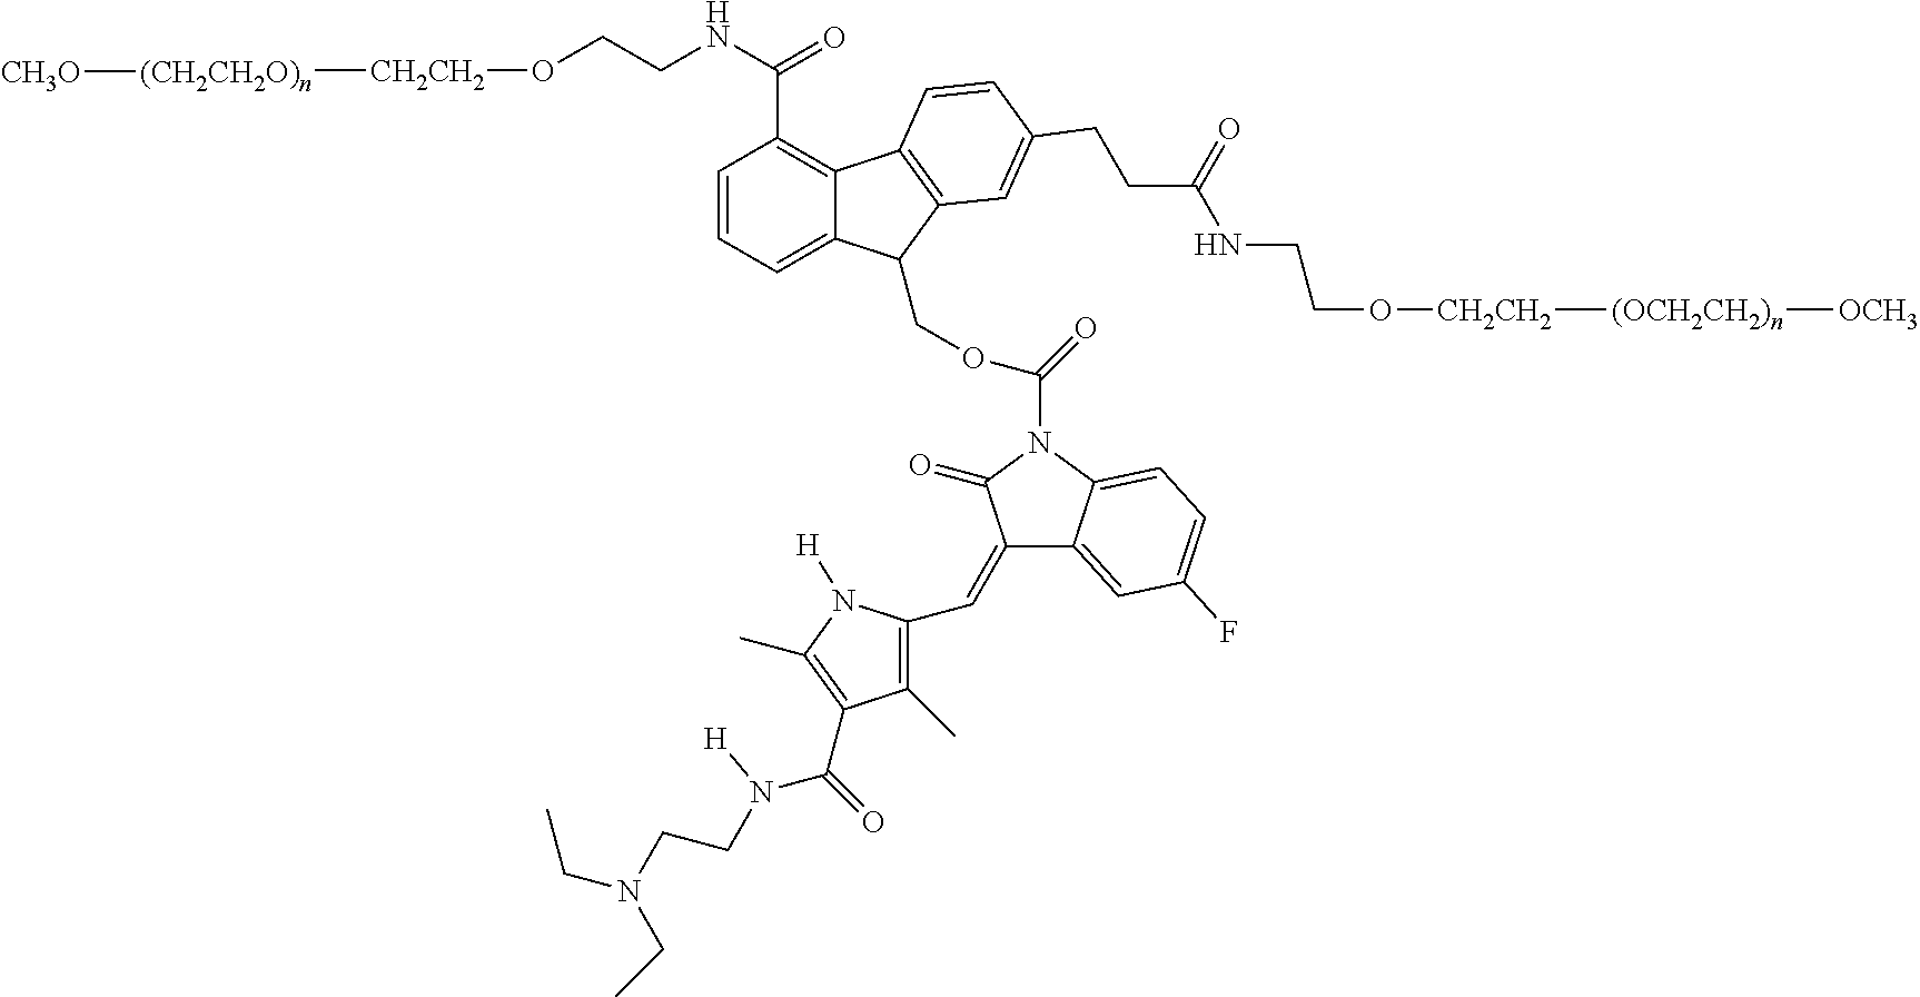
C1=CC=C2C(=C1C(NCCO[CH2CH2][(CH2CH2O)n][CH3O])=O)C1=C(C=C(CCC(=O)NCCO[CH2CH2][(OCH2CH2)n][OCH3])C=C1)C2COC(=O)N1C(=O)C(=CC2=C(C)C(C(N([H])CCN(CC)CC)=O)=C(C)N2[H])C2=CC(F)=CC=C12
